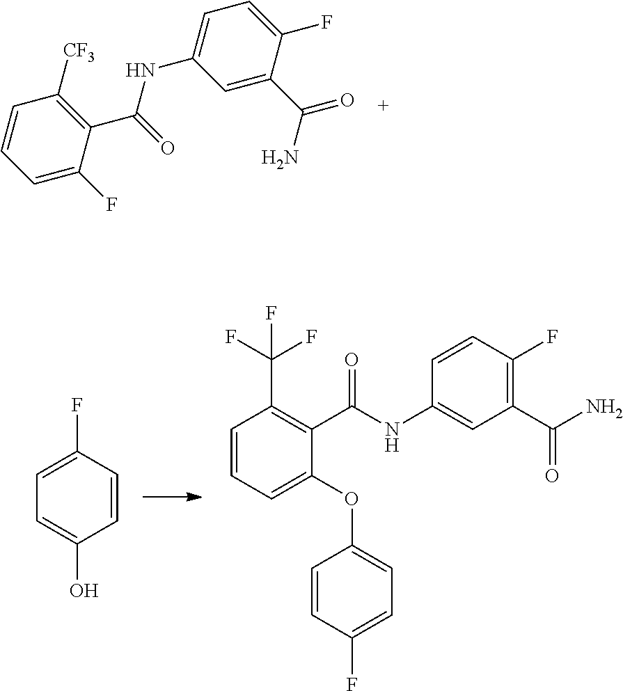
C1=CC=C(OC2=CC=C(F)C=C2)C(C(NC2=CC(C(N)=O)=C(F)C=C2)=O)=C1C(F)(F)F.C1=CC(F)=CC=C1O.C1=C(F)C(C(=O)NC2=CC=C(F)C(C(=O)N)=C2)=C([CF3])C=C1
